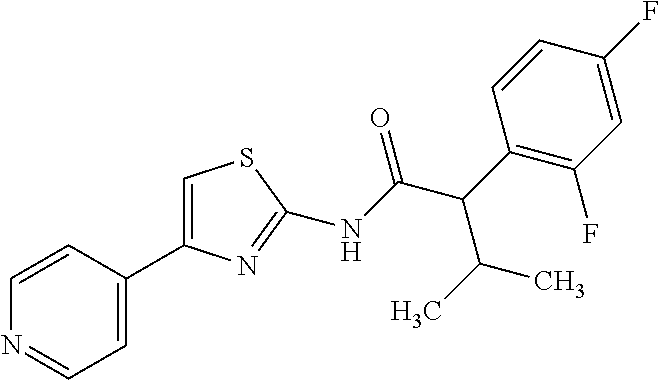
C1=C(C2=CSC(NC(C(C3=C(F)C=C(F)C=C3)C(C)C)=O)=N2)C=CN=C1
